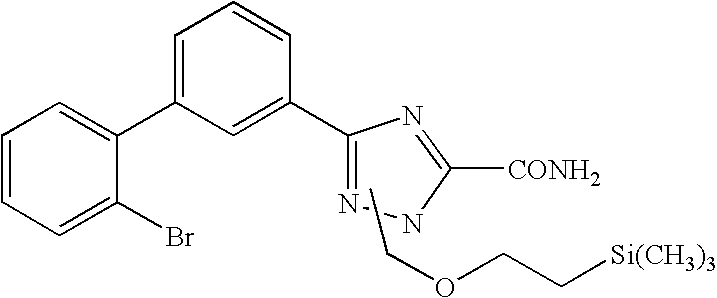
C1(C2=CC=CC(C3=NNC([CONH2])=N3)=C2)=CC=CC=C1Br.CCOCC[Si(CH3)3]
